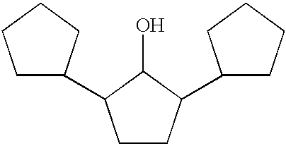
C1C(C2CCC(C3CCCC3)C2O)CCC1
